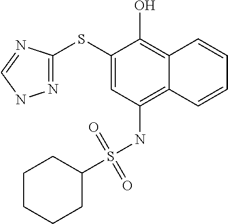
C1(SC2=NNC=N2)=CC(NS(C2CCCCC2)(=O)=O)=C2C(=C1O)C=CC=C2
